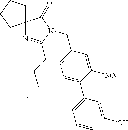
C1=C(CN2C(CCCC)=NC3(C2=O)CCCC3)C=C([NO2])C(C2=CC=CC(O)=C2)=C1
